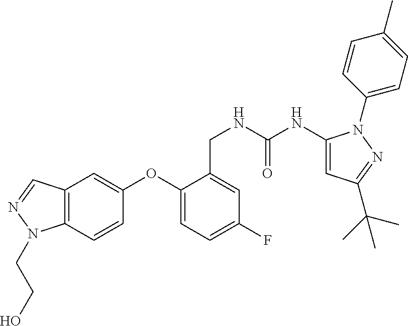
C12=C(C=CC(OC3=CC=C(F)C=C3CNC(NC3=CC(C(C)(C)C)=NN3C3=CC=C(C)C=C3)=O)=C1)N(CCO)N=C2
